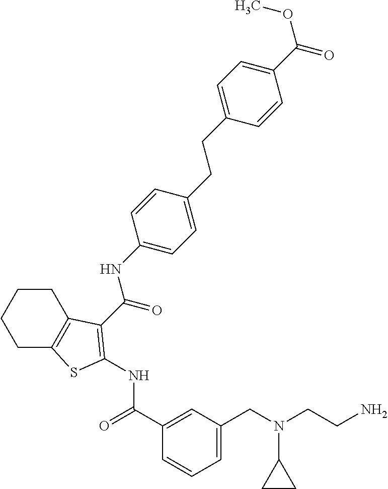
C1(C(=O)NC2=C(C(=O)NC3=CC=C(CCC4=CC=C(C(OC)=O)C=C4)C=C3)C3=C(CCCC3)S2)=CC(CN(CCN)C2CC2)=CC=C1
